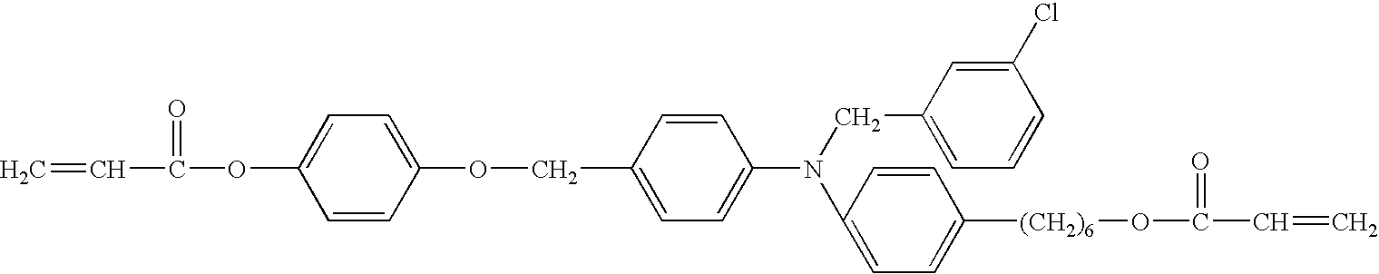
C1=C(N(CC2=CC=CC(Cl)=C2)C2=CC=C([(CH2)6]OC(=O)C=C)C=C2)C=CC(COC2=CC=C(OC(=O)C=C)C=C2)=C1
